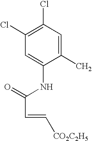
C1(Cl)=C(Cl)C=C(NC(C=C[CO2C2H5])=O)C(C)=C1
